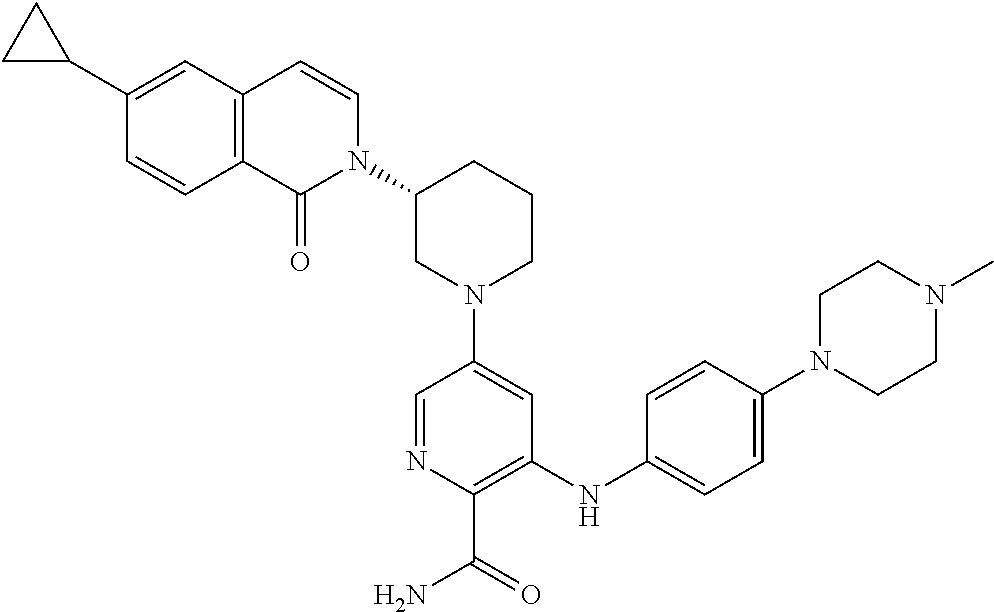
N1(C2=CC(NC3=CC=C(N4CCN(C)CC4)C=C3)=C(C(=O)N)N=C2)CCCC(N2C=CC3=C(C2=O)C=CC(C2CC2)=C3)C1
